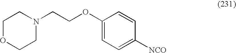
C1OCCN(CCOC2=CC=C([NCO])C=C2)C1
